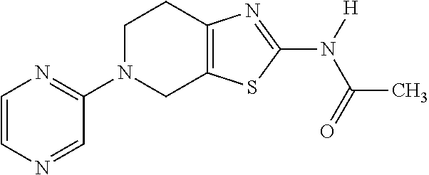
C1=CN=CC(N2CC3=C(CC2)N=C(N([H])C(=O)C)S3)=N1
